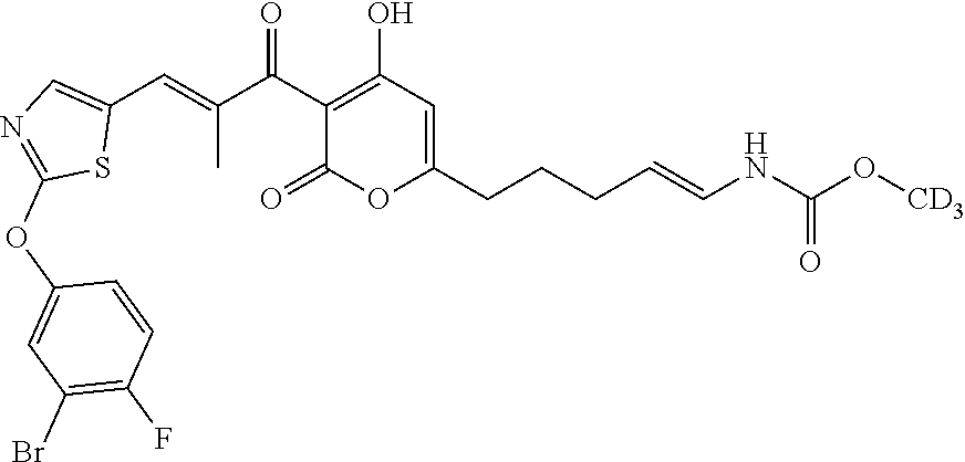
C1(C(C(C)=CC2=CN=C(OC3=CC(Br)=C(F)C=C3)S2)=O)=C(O)C=C(CCCC=CNC(=O)O[CD3])OC1=O
